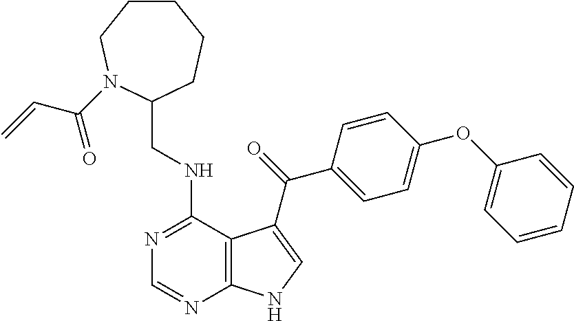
C1=CC=CC(OC2=CC=C(C(=O)C3=CNC4=C3C(NCC3CCCCCN3C(C=C)=O)=NC=N4)C=C2)=C1
